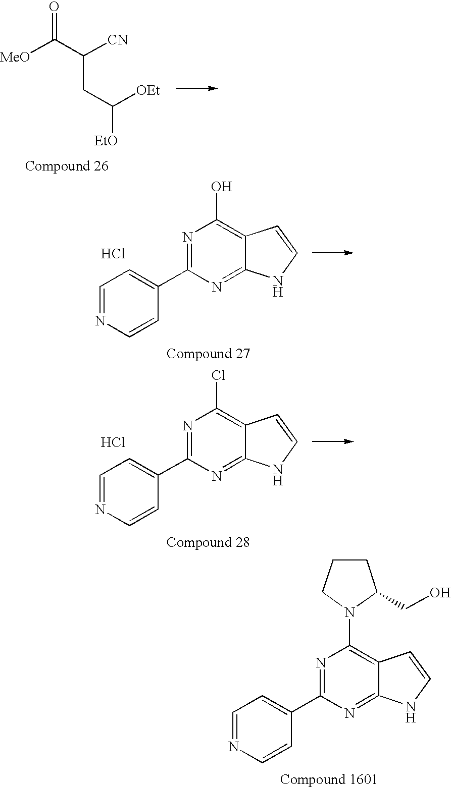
C1=NC=CC(C2=NC(N3C(CO)CCC3)=C3C(=N2)NC=C3)=C1.[MeO]C(C([CN])CC([EtO])[OEt])=O.C1=NC=CC(C2=NC(O)=C3C(=N2)NC=C3)=C1.Cl.C1=NC=CC(C2=NC(Cl)=C3C(=N2)NC=C3)=C1.Cl
